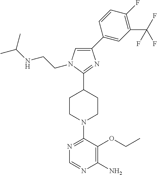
N1=C(N2CCC(C3=NC(C4=CC(C(F)(F)F)=C(F)C=C4)=CN3CCNC(C)C)CC2)C(OCC)=C(N)N=C1
